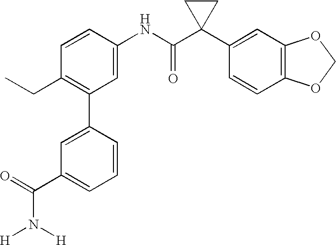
C1(NC(C2(C3=CC4=C(C=C3)OCO4)CC2)=O)=CC(C2=CC(C(N([H])[H])=O)=CC=C2)=C(CC)C=C1
